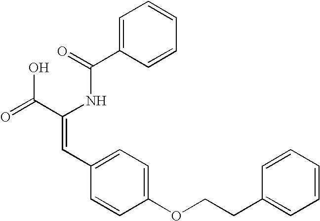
C1=C(C(=O)NC(C(=O)O)=CC2=CC=C(OCCC3=CC=CC=C3)C=C2)C=CC=C1
